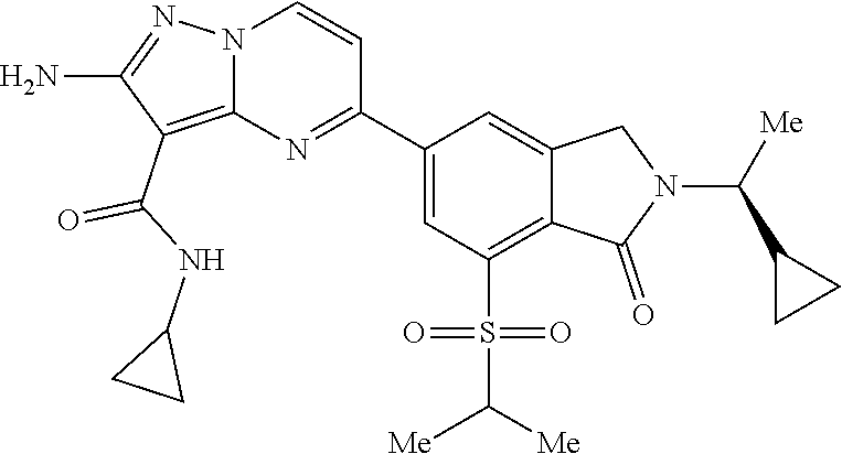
C1(C2=NC3=C(C(NC4CC4)=O)C(N)=NN3C=C2)=CC(S(C([Me])[Me])(=O)=O)=C2C(=C1)CN(C([Me])C1CC1)C2=O
